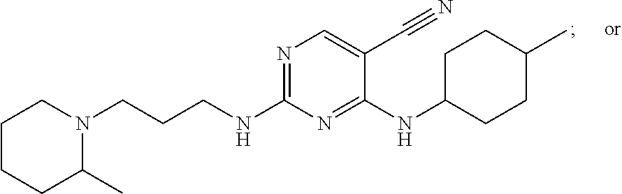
C1CCC(C)N(CCCNC2=NC=C(C#N)C(NC3CCC(C)CC3)=N2)C1
